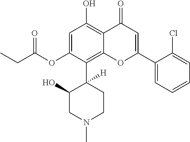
C1=C(OC(CC)=O)C(C2([H])C(O)CN(C)CC2)=C2C(=C1O)C(=O)C=C(C1=CC=CC=C1Cl)O2
